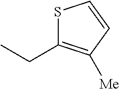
S1C(CC)=C([Me])C=C1
